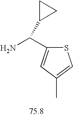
S1C(C(N)C2CC2)=CC(C)=C1
